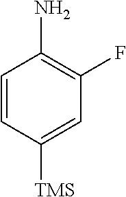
C1=CC([TMS])=CC(F)=C1N
